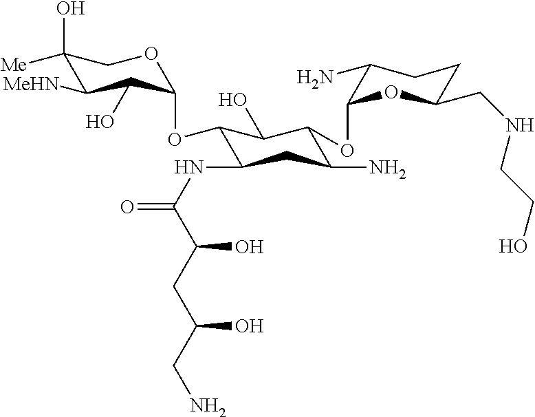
C1(O)([Me])C([MeHN])C(O)C(OC2C(NC(=O)C(CC(CN)O)O)CC(N)C(OC3C(N)CCC(CNCCO)O3)C2O)OC1
